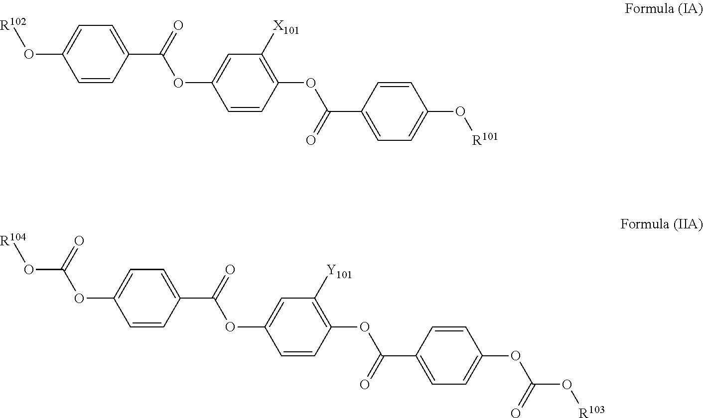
C1=CC(C(=O)OC2=CC([X101])=C(OC(C3=CC=C(O[R101])C=C3)=O)C=C2)=CC=C1O[R102].C1=CC(C(=O)OC2=CC([Y101])=C(OC(C3=CC=C(OC(=O)O[R103])C=C3)=O)C=C2)=CC=C1OC(=O)O[R104]
